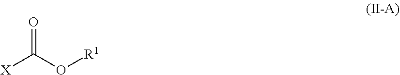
[X]C(O[R1])=O
